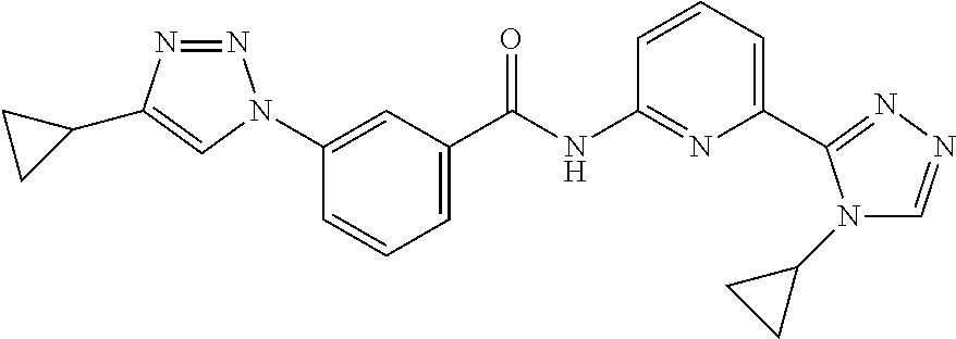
C1=CC=C(C(NC2=NC(C3=NN=CN3C3CC3)=CC=C2)=O)C=C1N1N=NC(C2CC2)=C1
